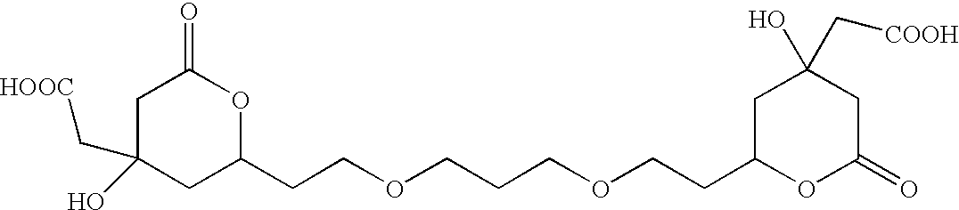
C1C(O)(C[HOOC])CC(CCOCCCOCCC2OC(=O)CC(O)(C[COOH])C2)OC1=O
